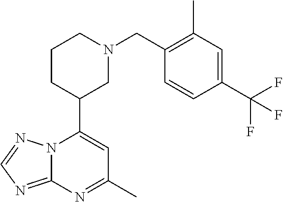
N12C(=NC=N1)N=C(C)C=C2C1CN(CC2=C(C)C=C(C(F)(F)F)C=C2)CCC1
